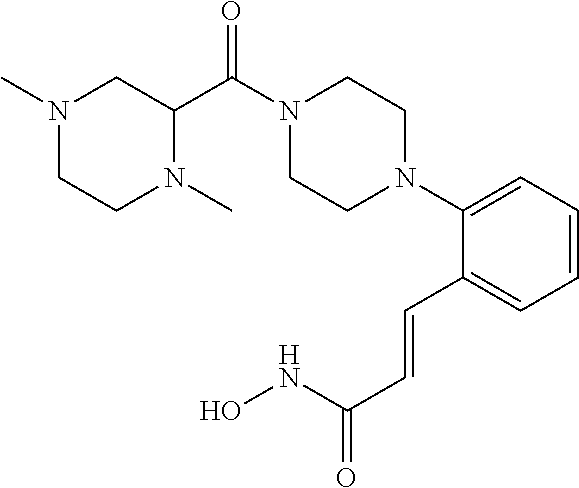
C1=CC=C(N2CCN(C(=O)C3CN(C)CCN3C)CC2)C(C=CC(=O)NO)=C1
